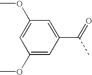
C1=C(C(=O)C)C=C(OC)C=C1OC
